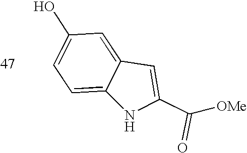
C1(O)=CC=C2C(=C1)C=C(C([OMe])=O)N2
